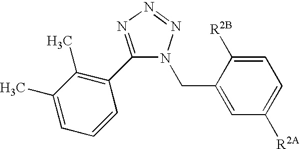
C1=C(C)C(C)=C(C2=NN=NN2CC2=CC([R2A])=CC=C2[R2B])C=C1
